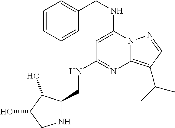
C(NC1=CC(NCC2NCC(O)C2O)=NC2=C(C(C)C)C=NN12)C1=CC=CC=C1
